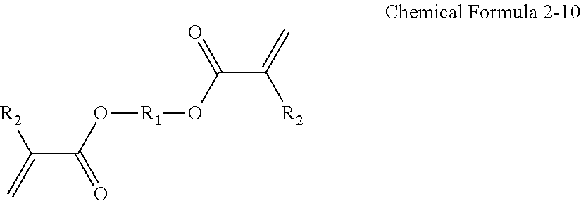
C(C(=O)O[R1]OC(=O)C([R2])=C)(=C)[R2]
